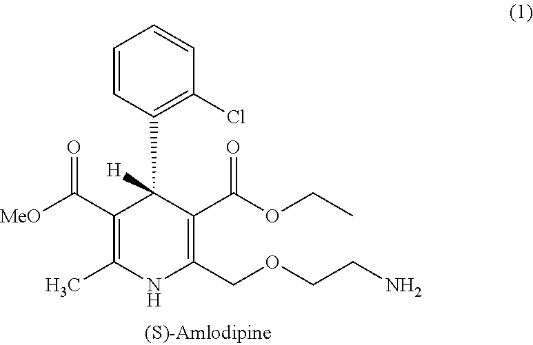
C1=CC(C2([H])C(C([MeO])=O)=C(C)NC(COCCN)=C2C(OCC)=O)=C(Cl)C=C1
